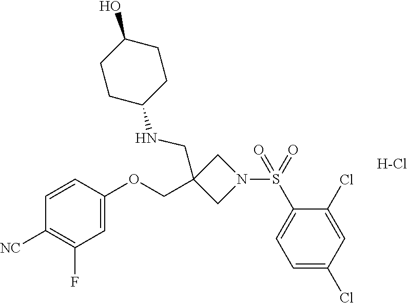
C1=CC(OCC2(CNC3CCC(O)CC3)CN(S(C3=CC=C(Cl)C=C3Cl)(=O)=O)C2)=CC(F)=C1[NC].[H-Cl]
